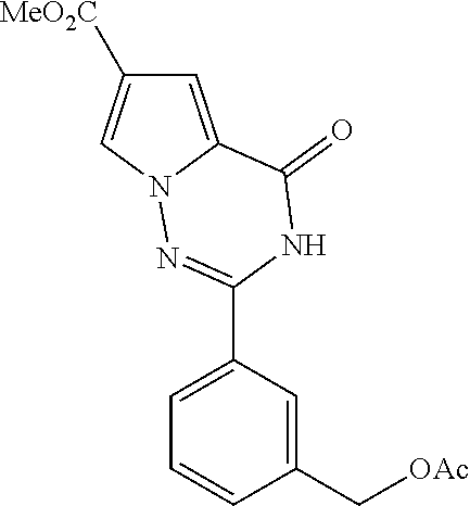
C1=C2N(C=C1[MeO2C])N=C(C1=CC=CC(C[OAc])=C1)NC2=O
